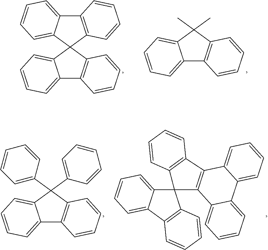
C12=C(C3(C4=CC=CC=C14)C1=C(C4=CC=CC=C43)C=CC=C1)C=CC=C2.CC1(C)C2=C(C3=CC=CC=C31)C=CC=C2.C12(C3=CC=CC=C3C3=C1C=CC=C3)C1=C(C3=C2C=CC=C3)C2=CC=CC=C2C2=CC=CC=C12.C1(C2(C3=CC=CC=C3)C3=C(C4=CC=CC=C42)C=CC=C3)=CC=CC=C1
